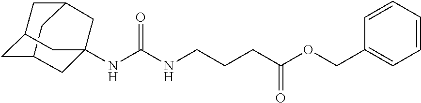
C12CC3CC(C1)CC(NC(NCCCC(OCC1=CC=CC=C1)=O)=O)(C3)C2
